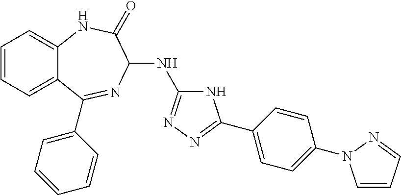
C1=CC=C2C(=C1)NC(=O)C(NC1=NN=C(C3=CC=C(N4C=CC=N4)C=C3)N1)N=C2C1=CC=CC=C1
